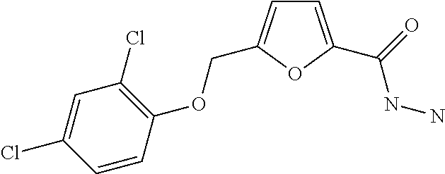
C1=C(Cl)C=CC(OCC2=CC=C(C(NN)=O)O2)=C1Cl
